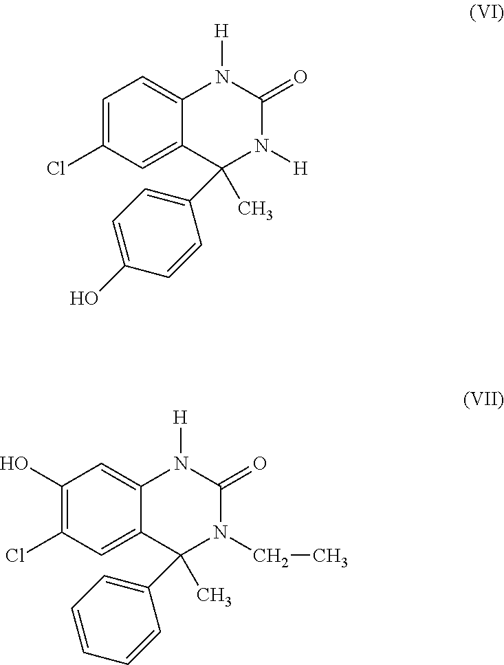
C1=C(Cl)C=C2C(=C1)N([H])C(=O)N([H])C2(C1=CC=C(O)C=C1)C.C1(O)=C(Cl)C=C2C(=C1)N([H])C(=O)N(CC)C2(C1=CC=CC=C1)C
